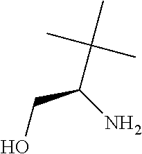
C(C(N)CO)(C)(C)C
